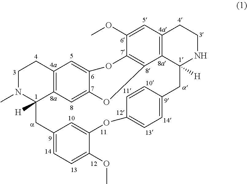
C1N(C)C2([H])C3=C(C1)C=C1C(=C3)OC3=C(O1)C(OC)=CC1=C3C([H])(NCC1)CC1=CC=C(OC3=CC(=CC=C3OC)C2)C=C1
